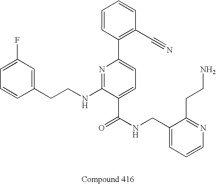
C1=C(F)C=C(CCNC2=NC(C3=C(C#N)C=CC=C3)=CC=C2C(NCC2=CC=CN=C2CCN)=O)C=C1
